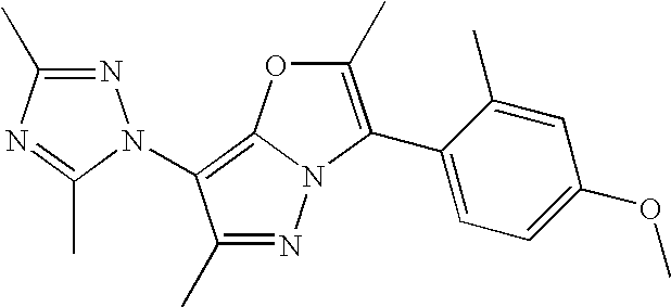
N1=C(C)N=C(C)N1C1=C2N(N=C1C)C(C1=CC=C(OC)C=C1C)=C(C)O2
